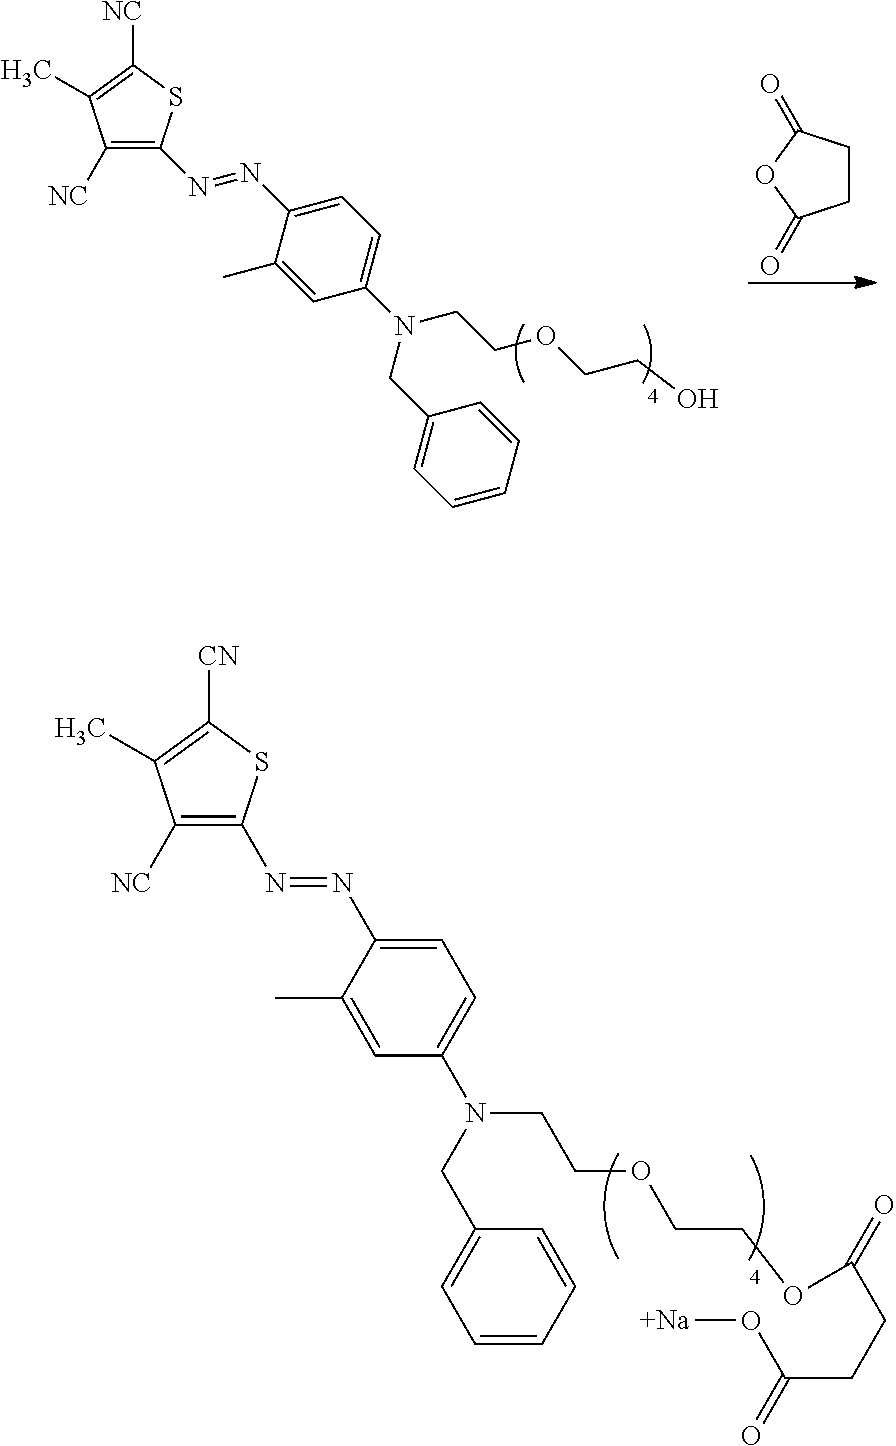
C1CC(=O)OC1=O.[NC]C1=C(N=NC2=CC=C(N(CCOCCO)CC3=CC=CC=C3)C=C2C)SC([NC])=C1C.[NC]C1=C(N=NC2=CC=C(N(CC3=CC=CC=C3)CCOCCOC(=O)CCC(=O)O[Na])C=C2C)SC([CN])=C1C
